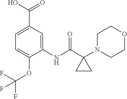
C1(NC(C2(N3CCOCC3)CC2)=O)=CC(C(O)=O)=CC=C1OC(F)(F)F
